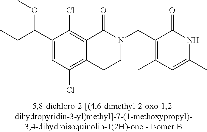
C1(C(CC)OC)=CC(Cl)=C2C(=C1Cl)C(=O)N(CC1=C(C)C=C(C)NC1=O)CC2
